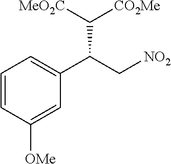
C1=CC([OMe])=CC(C(C[NO2])C([CO2Me])[MeO2C])=C1
